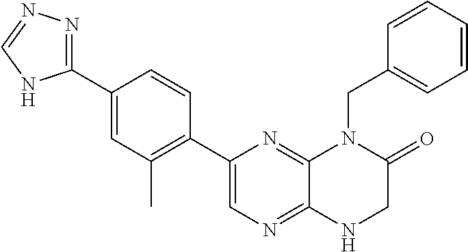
C1(C2=NN=CN2)=CC(C)=C(C2=CN=C3C(=N2)N(CC2=CC=CC=C2)C(=O)CN3)C=C1
